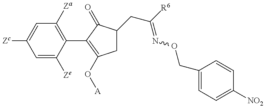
C1=C([Ze])C(C2=C(O[A])CC(CC(=NOCC3=CC=C([NO2])C=C3)[R6])C2=O)=C([Za])C=C1[Zc]
